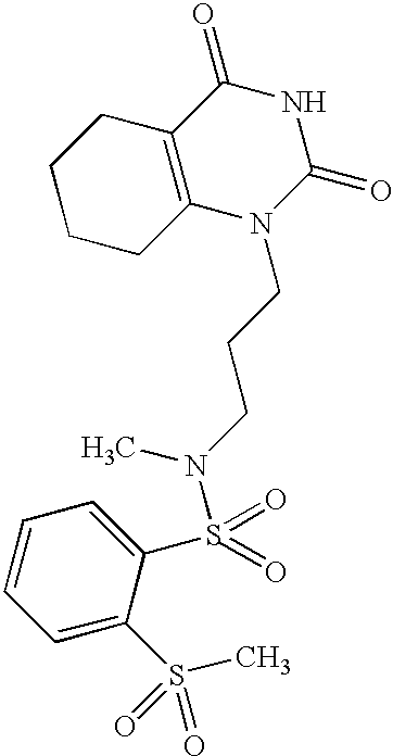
C1CCC2=C(C1)C(=O)NC(=O)N2CCCN(C)S(=O)(=O)C1=CC=CC=C1S(=O)(=O)C
